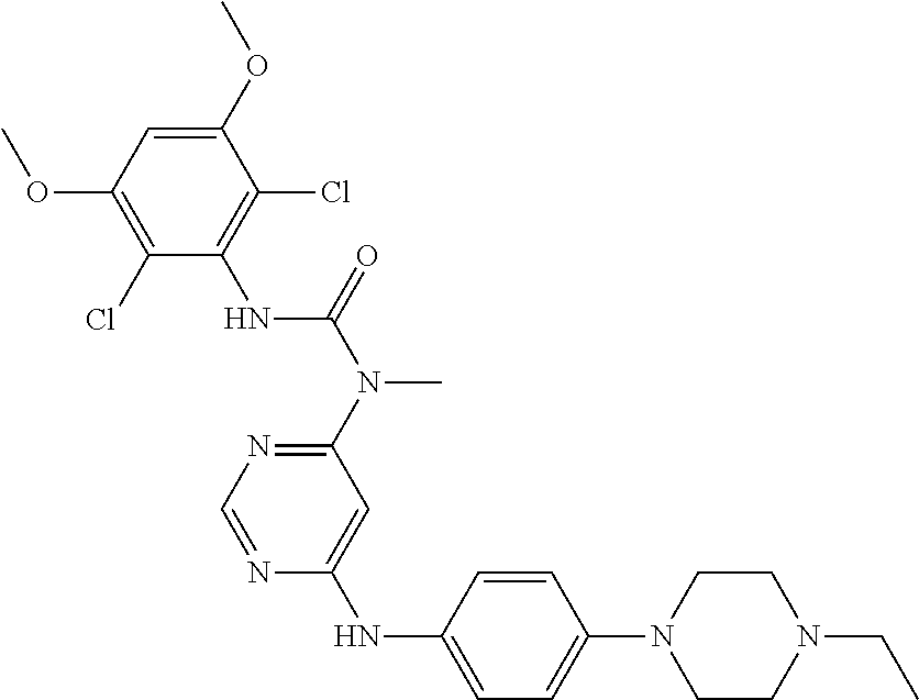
C1(Cl)=C(NC(N(C2=NC=NC(NC3=CC=C(N4CCN(CC)CC4)C=C3)=C2)C)=O)C(Cl)=C(OC)C=C1OC
